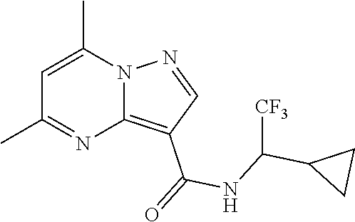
C12=C(C(=O)NC(C3CC3)[CF3])C=NN1C(C)=CC(C)=N2
